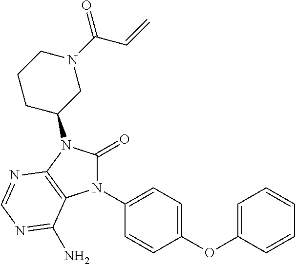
C1=C(OC2=CC=C(N3C(=O)N(C4CN(C(=O)C=C)CCC4)C4=C3C(N)=NC=N4)C=C2)C=CC=C1
